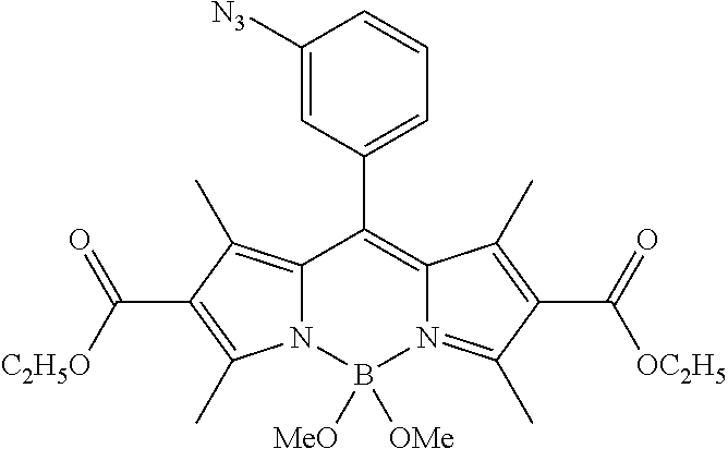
C12=C(C)C(C(=O)[C2H5O])=C(C)N1B([MeO])([OMe])N1=C(C)C(C(=O)[OC2H5])=C(C)C1=C2C1=CC=CC([N3])=C1
